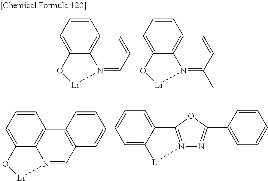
C12=CC=CC3=C1N(=CC1=C3C=CC=C1)[Li]O2.C1=C2C(=CC=C1)C1=N(N=C(C3=CC=CC=C3)O1)[Li]2.C12=CC=CC3=C1N(=CC=C3)[Li]O2.C12=CC=CC3=C1N(=C(C)C=C3)[Li]O2
